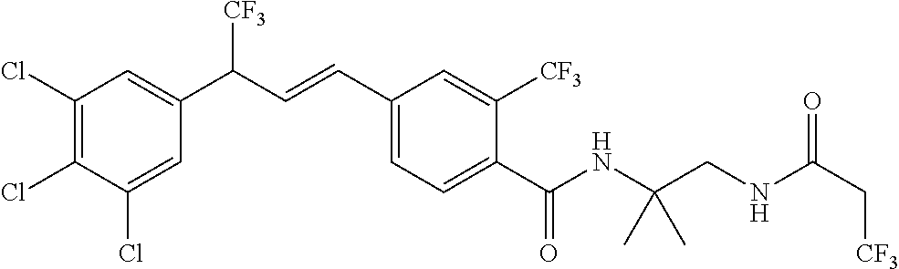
C1(Cl)=C(Cl)C(Cl)=CC(C(C=CC2=CC=C(C(NC(CNC(C[CF3])=O)(C)C)=O)C([CF3])=C2)[CF3])=C1
